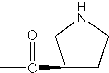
CC(C1CCNC1)=O
